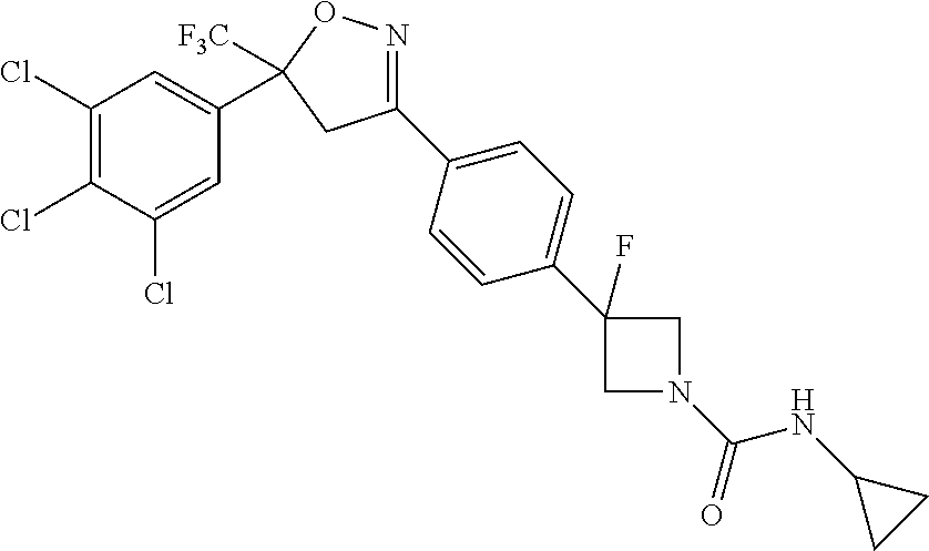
C1(Cl)=C(Cl)C(Cl)=CC(C2([F3C])ON=C(C3=CC=C(C4(F)CN(C(NC5CC5)=O)C4)C=C3)C2)=C1
